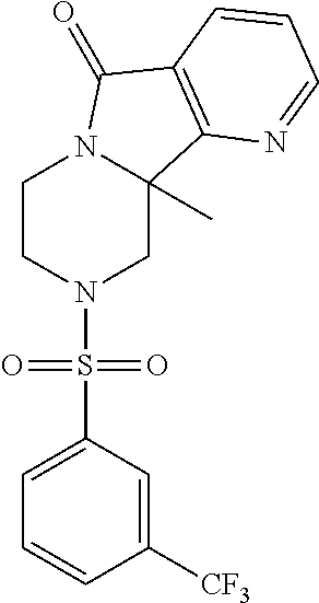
C1CN(S(C2=CC=CC([CF3])=C2)(=O)=O)CC2(C)N1C(=O)C1=C2N=CC=C1
